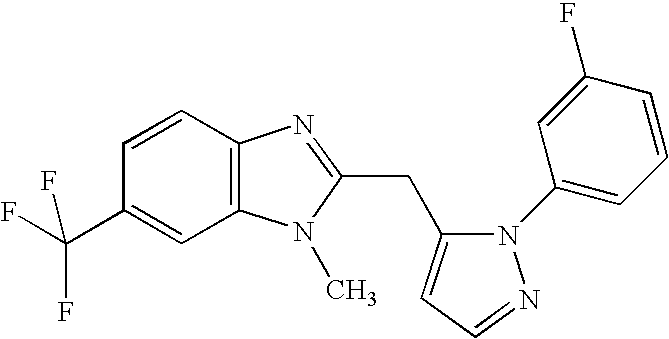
C1=CC2=C(C=C1C(F)(F)F)N(C)C(CC1=CC=NN1C1=CC=CC(F)=C1)=N2
